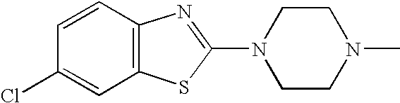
C1=CC2=C(C=C1Cl)SC(N1CCN(C)CC1)=N2
